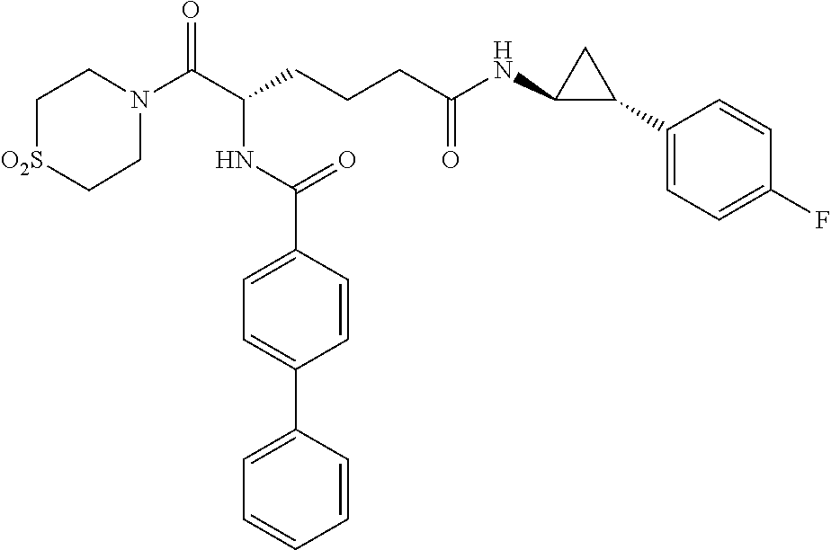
C1N(C(C(CCCC(NC2C(C3=CC=C(F)C=C3)C2)=O)NC(C2=CC=C(C3=CC=CC=C3)C=C2)=O)=O)CC[O2S]C1
